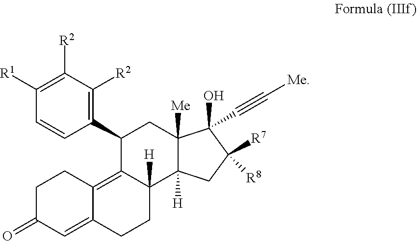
C1(C2=C([R2])C([R2])=C([R1])C=C2)C2=C3C(=CC(=O)CC3)CCC2([H])C2([H])C([Me])(C1)C(O)(C#C[Me])C([R8])([R7])C2
